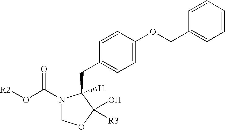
[R2]OC(N1COC(O)([R3])C1(CC1=CC=C(OCC2=CC=CC=C2)C=C1)[H])=O
